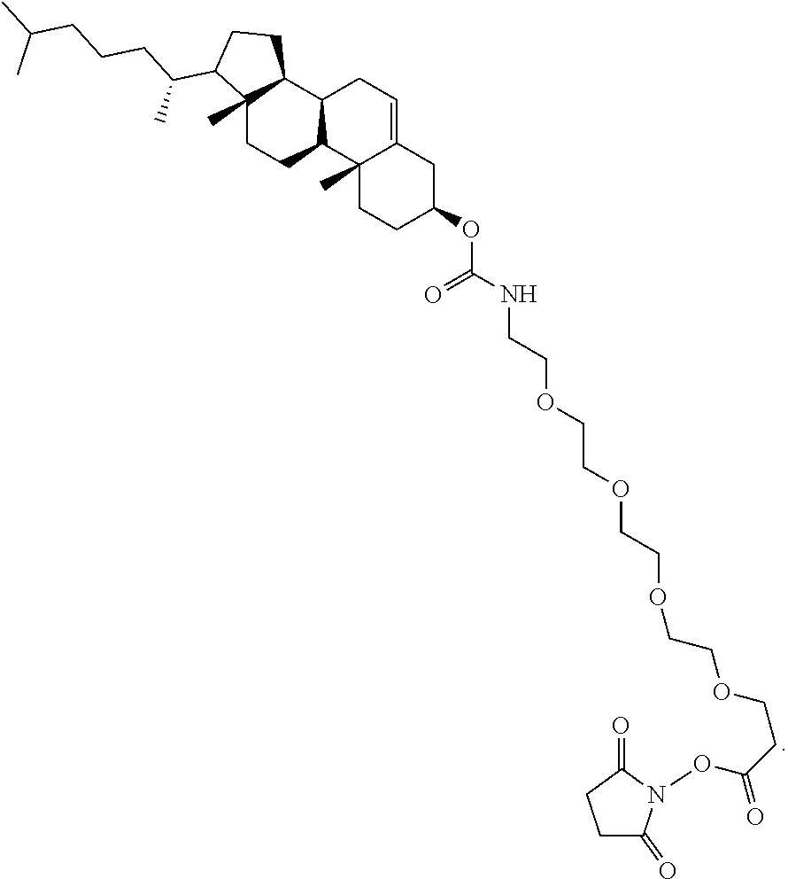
C12(C)CCC3C(C1CCC2C(CCCC(C)C)C)CC=C1C3(C)CCC(OC(NCCOCCOCCOCCOCCC(=O)ON2C(=O)CCC2=O)=O)C1
